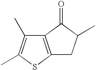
C12=C(SC(C)=C1C)CC(C)C2=O
